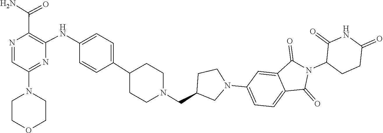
C1=NC(C(N)=O)=C(NC2=CC=C(C3CCN(CC4CN(C5=CC=C6C(=C5)C(=O)N(C5CCC(=O)NC5=O)C6=O)CC4)CC3)C=C2)N=C1N1CCOCC1
